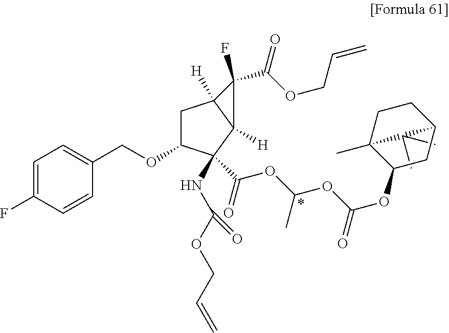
C1C(OCC2=CC=C(F)C=C2)C(C(OC(OC(OC2C3(C)CCC(C3(C)C)C2)=O)C)=O)(NC(OCC=C)=O)C2([H])C1([H])C(F)(C(OCC=C)=O)C2
